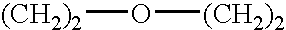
[(CH2)2]O[(CH2)2]
